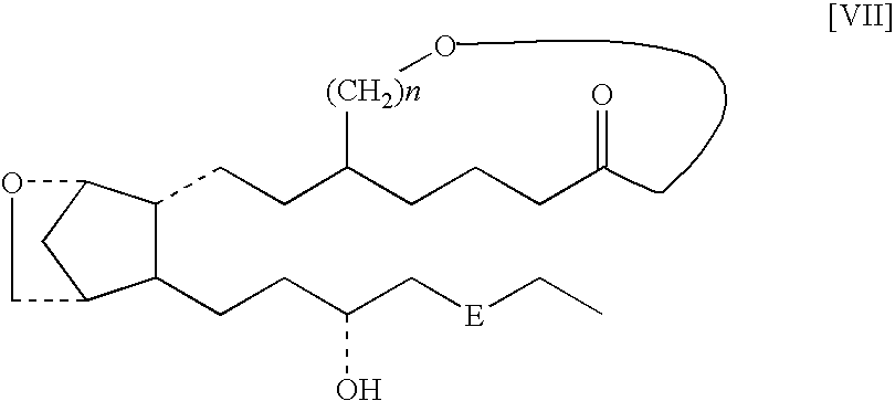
C1(CCC(C[E]CC)O)C(CCC(CCCC=O)[(CH2)n]O)C2CC1CO2
